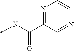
CNC(C1=NC=CN=C1)=O
